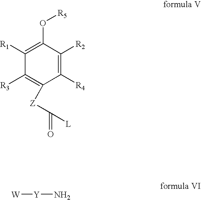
C1([R1])=C(O[R5])C([R2])=C([R4])C([Z]C(=O)[L])=C1[R3].[W][Y]N
